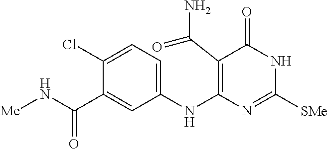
C1(NC2=C(C(N)=O)C(=O)NC([SMe])=N2)=CC=C(Cl)C(C(N[Me])=O)=C1
